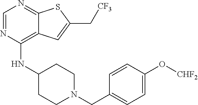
C1=NC(NC2CCN(CC3=CC=C(O[CHF2])C=C3)CC2)=C2C(=N1)SC(C[CF3])=C2
